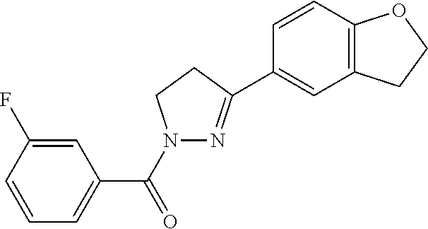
C1=C(F)C=CC=C1C(=O)N1N=C(C2=CC3=C(C=C2)OCC3)CC1
